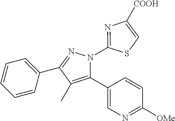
C1=CC=C(C2=NN(C3=NC([COOH])=CS3)C(C3=CN=C([OMe])C=C3)=C2C)C=C1
